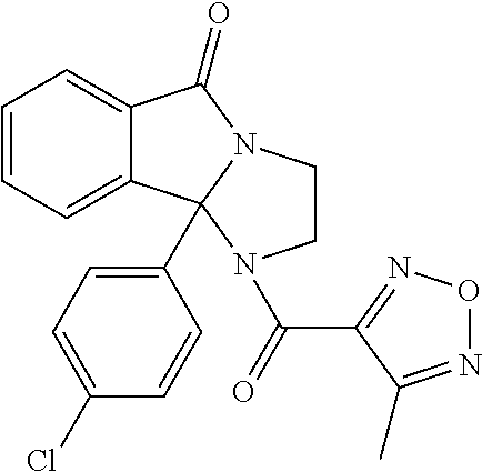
C1=CC=C2C(=C1)C(=O)N1CCN(C(=O)C3=NON=C3C)C21C1=CC=C(Cl)C=C1
